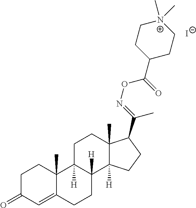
C1C(=O)C=C2C(C)(C1)C1([H])C([H])(CC2)C2([H])C(C)(CC1)C(C(=NOC(=O)C1CC[N+](C)(C)CC1)C)CC2.[I-]
